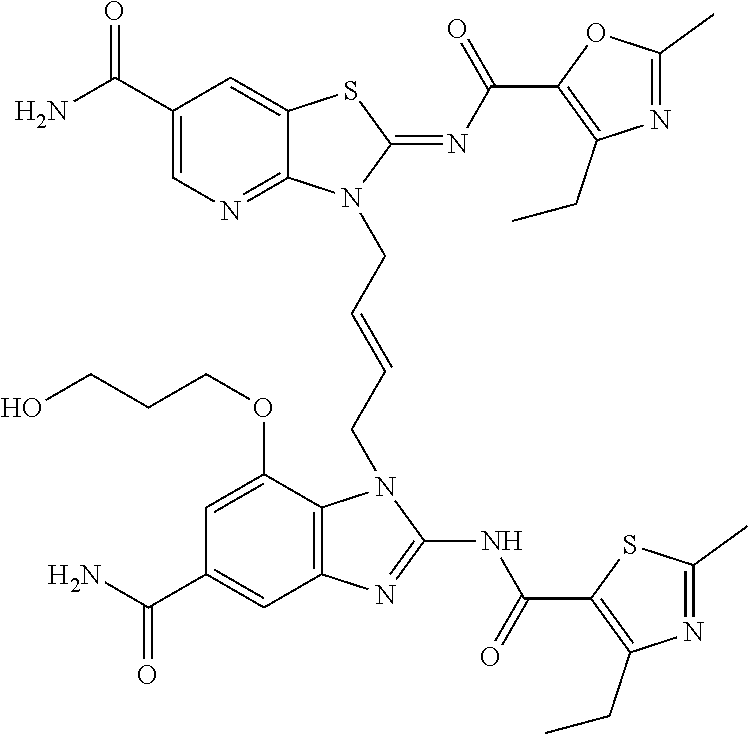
NC(C1=CN=C2C(=C1)SC(=NC(=O)C1=C(CC)N=C(C)O1)N2CC=CCN1C2=C(C=C(C(N)=O)C=C2OCCCO)N=C1NC(=O)C1=C(CC)N=C(C)S1)=O
